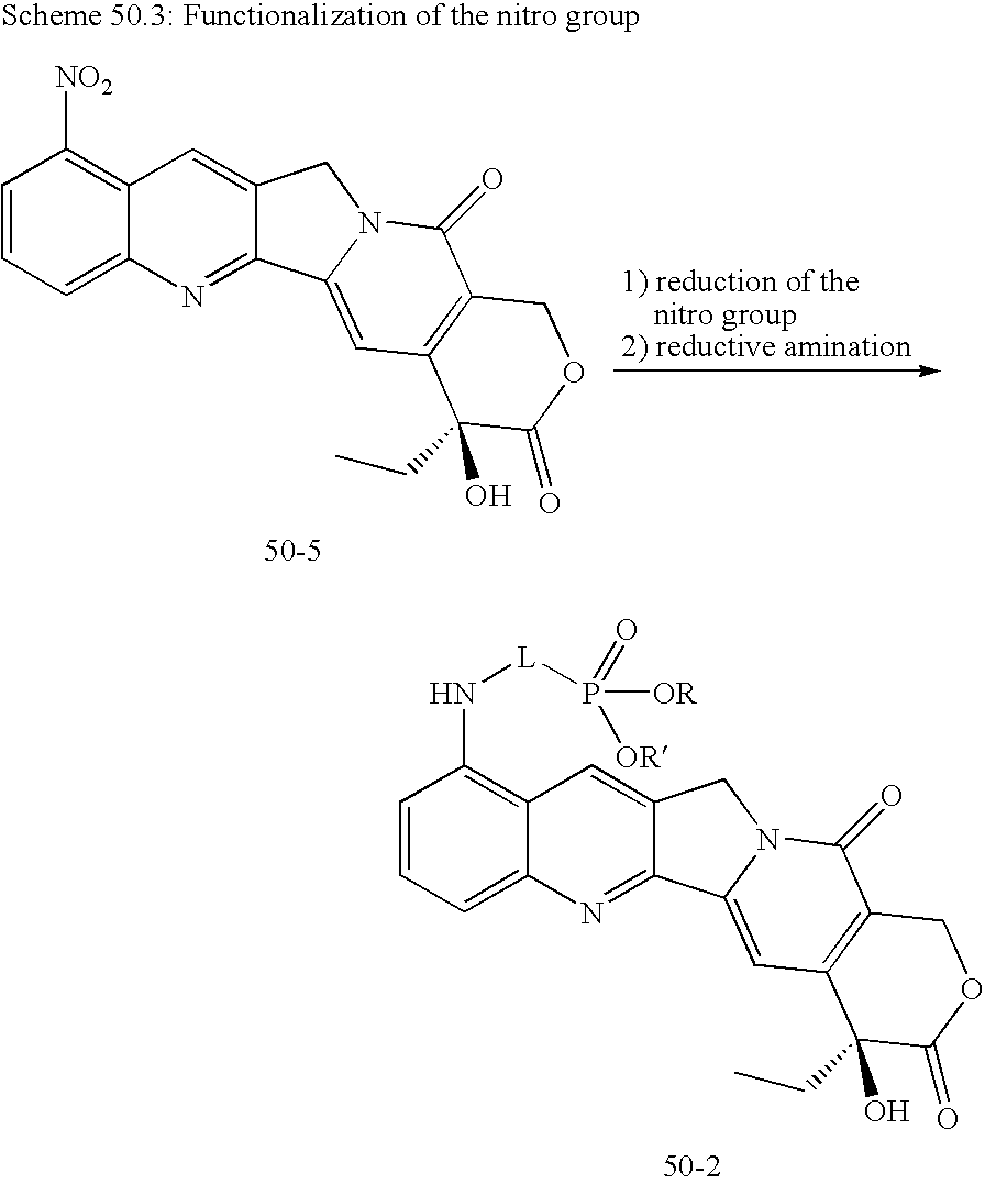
C1=CC=C2C(=C1[NO2])C=C1C(=N2)C2=CC3=C(C(=O)N2C1)COC(=O)C3(CC)O.C1=CC=C2C(=C1N[L]P([OR])(=O)[OR])C=C1C(=N2)C2=CC3=C(C(=O)N2C1)COC(=O)C3(CC)O
